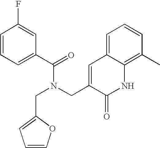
C1=CC=C(C(=O)N(CC2=CC3=CC=CC(C)=C3NC2=O)CC2=CC=CO2)C=C1F
